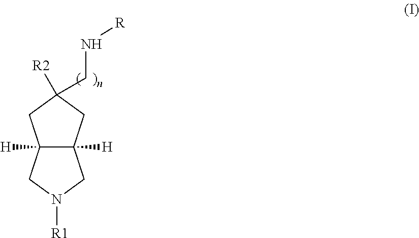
C12([H])C([H])(CC([R2])(CN[R])C1)CN([R1])C2
